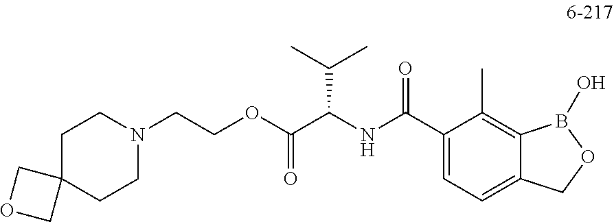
C(N1CCC2(CC1)COC2)COC(=O)C(NC(C1=CC=C2C(=C1C)B(O)OC2)=O)C(C)C
